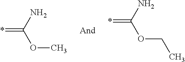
*=C(N)OC.*=C(N)OCC
